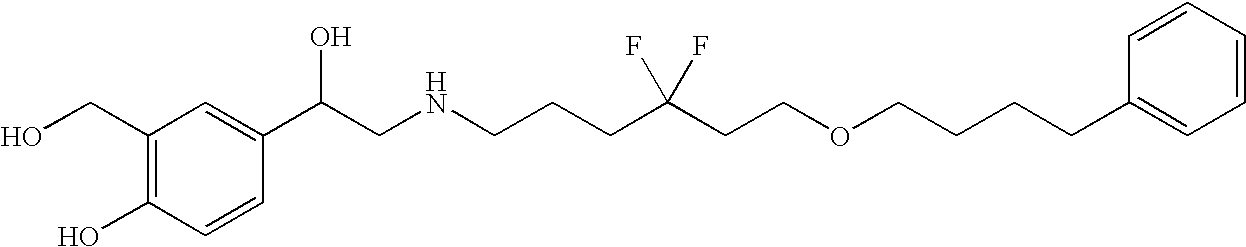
C1(C(CNCCCC(CCOCCCCC2=CC=CC=C2)(F)F)O)=CC(CO)=C(O)C=C1
